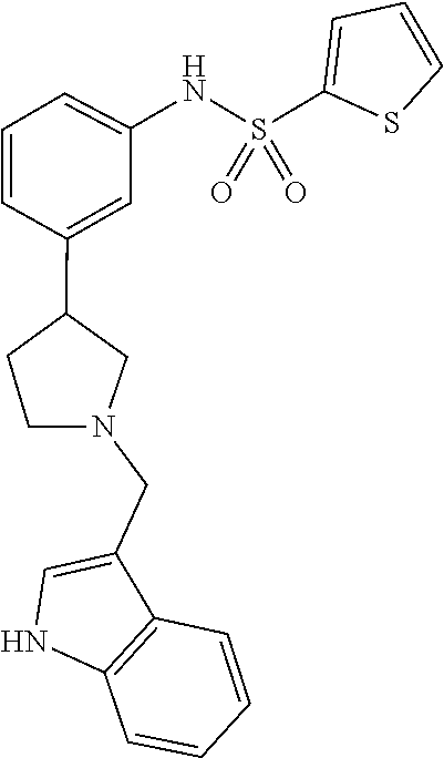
C12=C(NC=C1CN1CC(C3=CC(NS(=O)(=O)C4=CC=CS4)=CC=C3)CC1)C=CC=C2
